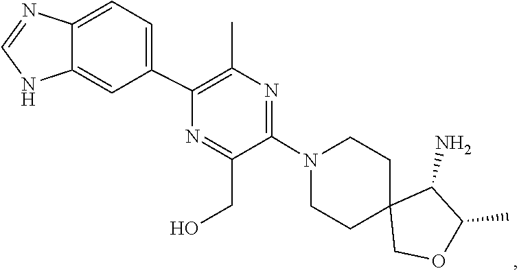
C1CN(C2=NC(C)=C(C3=CC=C4C(=C3)NC=N4)N=C2CO)CCC12COC(C)C2N
